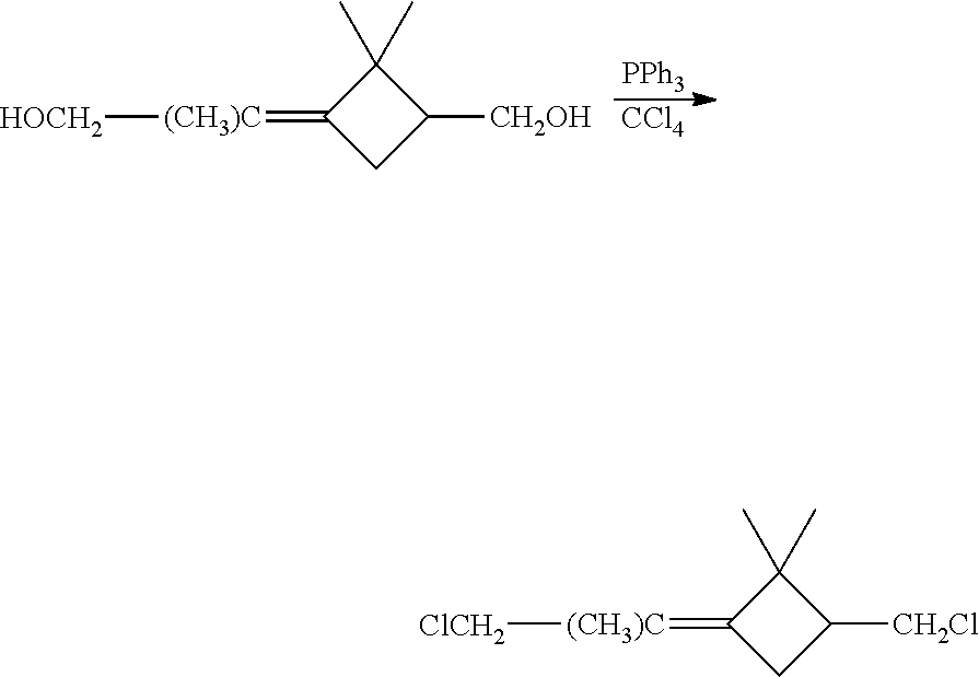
[HOCH2][(CH3)C]=C1CC([CH2OH])C1(C)C.[CCl4].[PPh3].[ClCH2][(CH3)C]=C1CC([CH2Cl])C1(C)C
